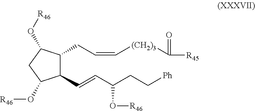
C1(CC=C[(CH2)3]C([R45])=O)C(C=CC(CC[Ph])O[R46])C(O[R46])CC1O[R46]
